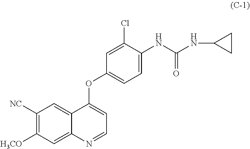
C1([NC])=C([H3CO])C=C2C(=C1)C(OC1=CC=C(NC(=O)NC3CC3)C(Cl)=C1)=CC=N2
